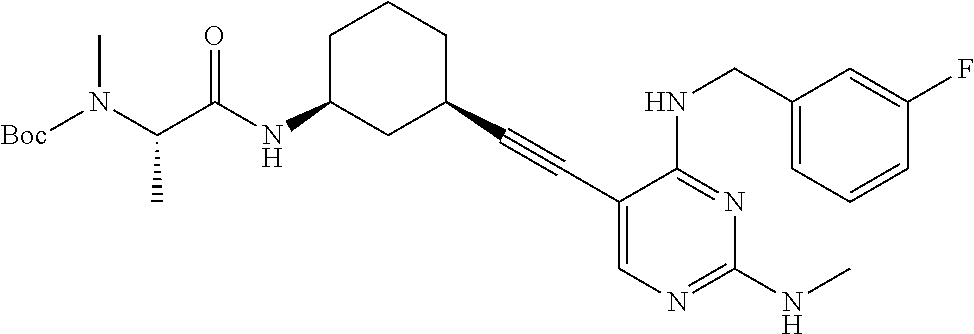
[Boc]N(C(C(NC1CC(C#CC2=CN=C(NC)N=C2NCC2=CC=CC(F)=C2)CCC1)=O)C)C
